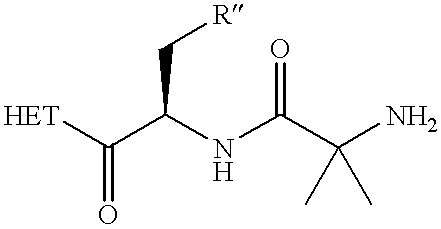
[HET]C(C(C[R])NC(=O)C(N)(C)C)=O
